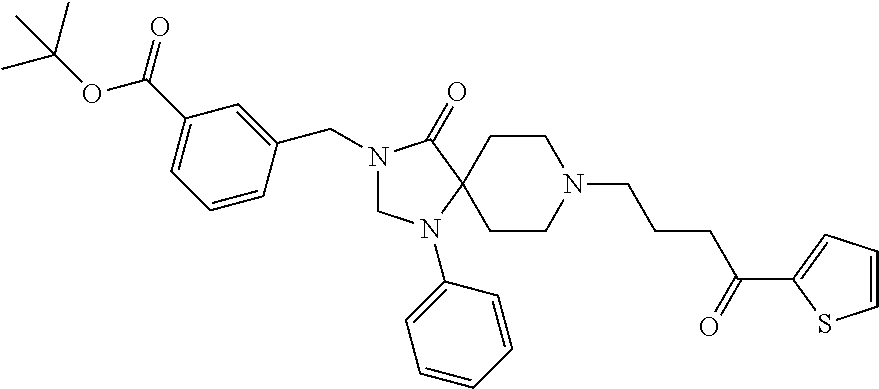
C1CN(CCCC(C2=CC=CS2)=O)CCC12C(=O)N(CC1=CC(C(=O)OC(C)(C)C)=CC=C1)CN2C1=CC=CC=C1
